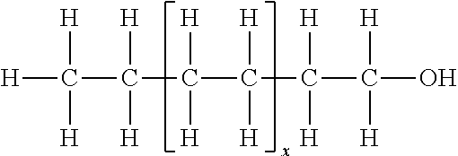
[H]C([H])([H])C([H])([H])C([H])([H])C([H])([H])C([H])([H])C(O)([H])[H]
